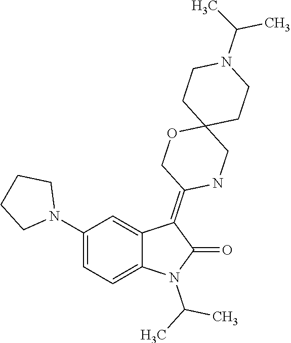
CC(N1C(=O)C(=C2COC3(CN2)CCN(C(C)C)CC3)C2=CC(N3CCCC3)=CC=C12)C
